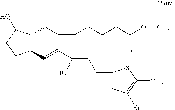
C1(C=CC(CCC2=CC(Br)=C(C)S2)O)C(CC=CCCCC(OC)=O)C(O)CC1
